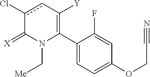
C1(C2=C([Y])cc(Cl)C(=[X])N2C[Me])=CC=C(OCC#N)C=C1F
